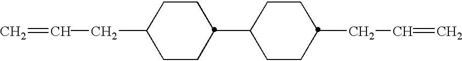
C1(C2CCC(CC=C)CC2)CCC(CC=C)CC1
